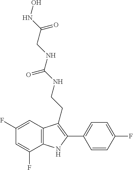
C1=C(F)C2=C(C=C1F)C(CCNC(NCC(NO)=O)=O)=C(C1=CC=C(F)C=C1)N2
